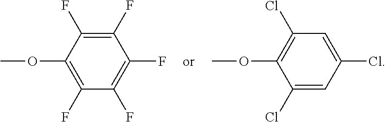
C1(F)=C(F)C(F)=C(OC)C(F)=C1F.C1(Cl)=CC(Cl)=C(OC)C(Cl)=C1
